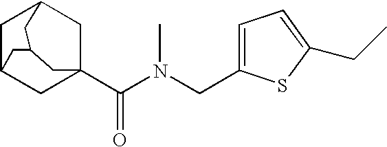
C1C2CC3(C(N(CC4=CC=C(CC)S4)C)=O)CC1CC(C2)C3
